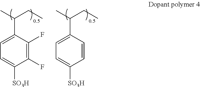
C1(F)=C(F)C(C(C)CC)=CC=C1[SO3H].C1=CC(C(C)CC)=CC=C1[SO3H]
